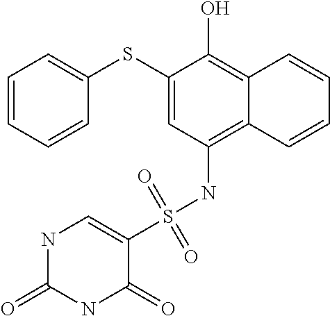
C1(SC2=CC=CC=C2)=CC(NS(C2=CNC(=O)NC2=O)(=O)=O)=C2C(=C1O)C=CC=C2
